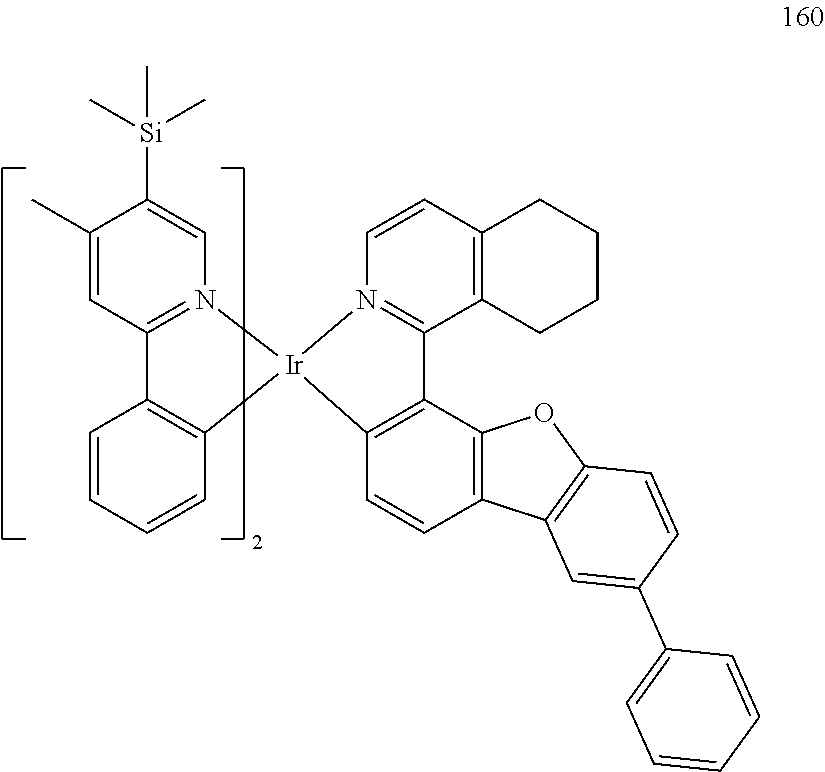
C1(C)=CC2=N(C=C1[Si](C)(C)C)[Ir]1(C3=C2C=CC=C3)N2=C(C3=C(C=C2)CCCC3)C2=C1C=CC1=C2OC2=C1C=C(C1=CC=CC=C1)C=C2
